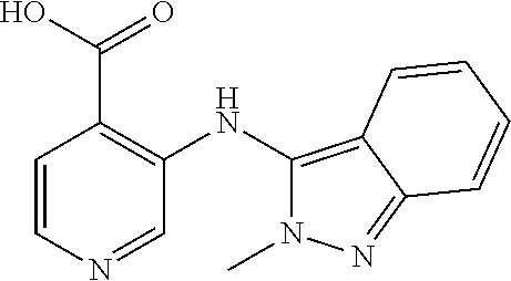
C1=CN=CC(NC2=C3C(=NN2C)C=CC=C3)=C1C(O)=O
